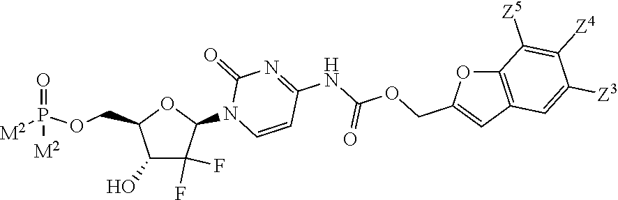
C1(O)C(F)(F)C(N2C=CC(NC(=O)OCC3=CC4=C(O3)C([Z5])=C([Z4])C([Z3])=C4)=NC2=O)OC1COP([M2])([M2])=O
